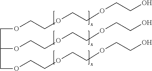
C(C(OCCOCCOCCO)COCCOCCOCCO)OCCOCCOCCO
